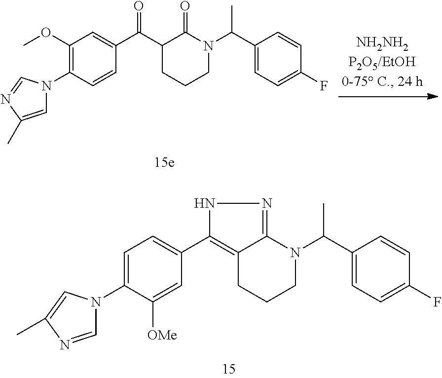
C1(C(C2=CC(OC)=C(N3C=C(C)N=C3)C=C2)=O)CCCN(C(C2=CC=C(F)C=C2)C)C1=O.C12=C(C3=CC=C(N4C=NC(C)=C4)C([OMe])=C3)NN=C1N(C(C1=CC=C(F)C=C1)C)CCC2
